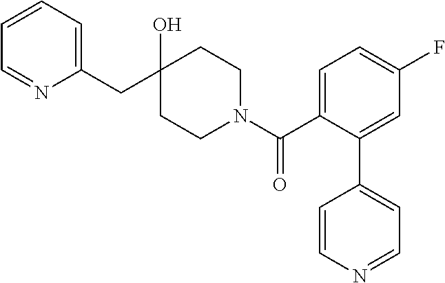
C1(CC2(O)CCN(C(C3=CC=C(F)C=C3C3=CC=NC=C3)=O)CC2)=CC=CC=N1
